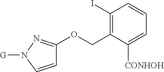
C1(I)=C(COC2=NN([G])C=C2)C([CONHOH])=CC=C1
